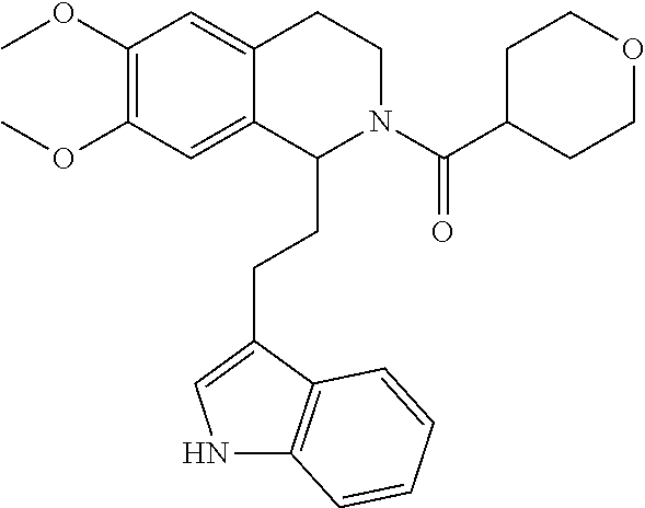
O(C1=C(OC)C=C2C(=C1)C(CCC1=CNC3=C1C=CC=C3)N(C(C1CCOCC1)=O)CC2)C
